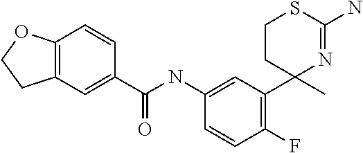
C1CC(C)(C2=C(F)C=CC(NC(C3=CC4=C(C=C3)OCC4)=O)=C2)N=C(N)S1
